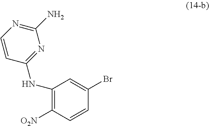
C1([O2N])=C(NC2=NC(N)=NC=C2)C=C(Br)C=C1
